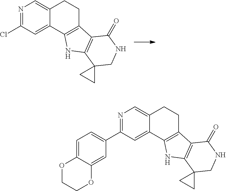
N1=C(Cl)C=C2C(=C1)CCC1=C2NC2=C1C(=O)NCC21CC1.N1=C(C2=CC=C3C(=C2)OCCO3)C=C2C(=C1)CCC1=C2NC2=C1C(=O)NCC21CC1
